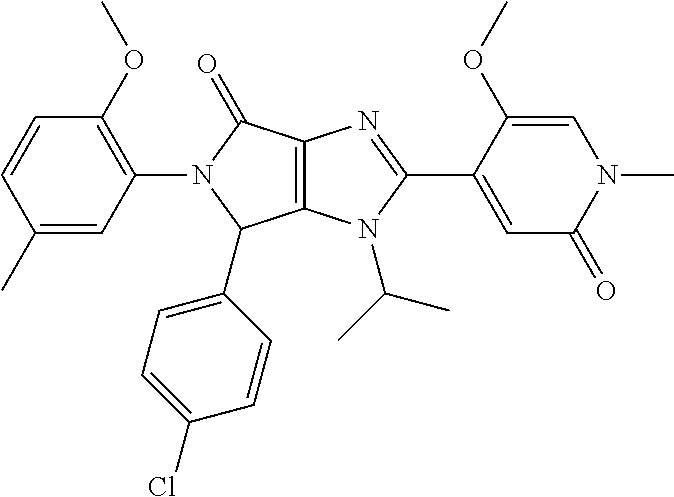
C12=C(N(C(C)C)C(C3=CC(=O)N(C)C=C3OC)=N1)C(C1=CC=C(Cl)C=C1)N(C1=C(OC)C=CC(C)=C1)C2=O
